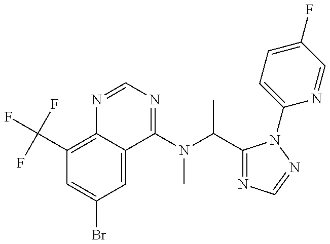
C1(C(F)(F)F)=C2C(=CC(Br)=C1)C(N(C(C1=NC=NN1C1=CC=C(F)C=N1)C)C)=NC=N2
